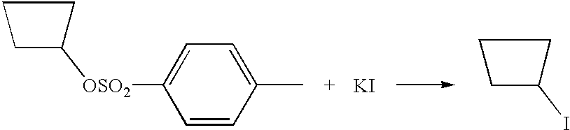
C1CC(I)C1.[KI].C1CC([OSO2]C2=CC=C(C)C=C2)C1
